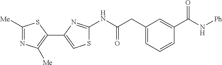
C1([Me])=NC([Me])=C(C2=CSC(NC(CC3=CC=CC(C(N[Ph])=O)=C3)=O)=N2)S1
